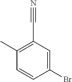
C1(C#N)=C(C)C=CC(Br)=C1
